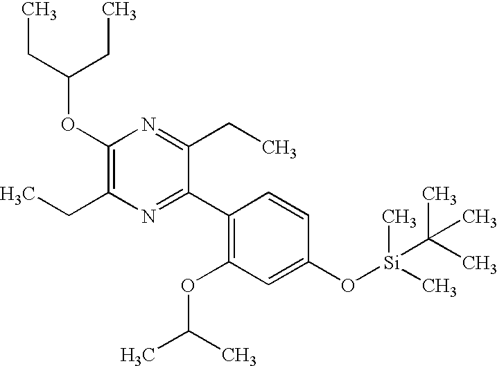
C1(OC(CC)CC)=C(CC)N=C(C2=C(OC(C)C)C=C(O[Si](C)(C)C(C)(C)C)C=C2)C(CC)=N1
